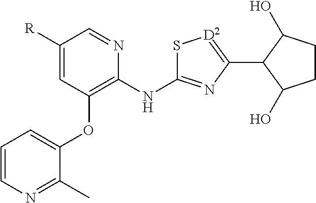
[R]C1=CC(OC2=CC=CN=C2C)=C(NC2=NC(C3C(O)CCC3O)=[D2]S2)N=C1
